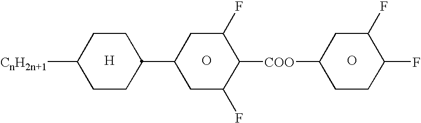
[H].O.C1([CnH2n+1])CCC(C2CC(F)C([COO]C3CCC(F)C(F)C3)C(F)C2)CC1.O
